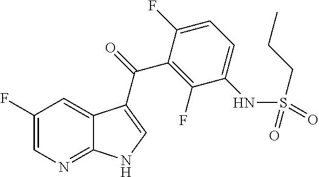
C1(F)=CN=C2C(=C1)C(C(=O)C1=C(F)C(NS(=O)(CCC)=O)=CC=C1F)=CN2
